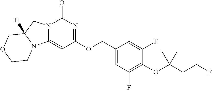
O(C1=C(F)C=C(COC2=NC(=O)N3C(=C2)N2C([H])(C3)COCC2)C=C1F)C1(CCF)CC1
